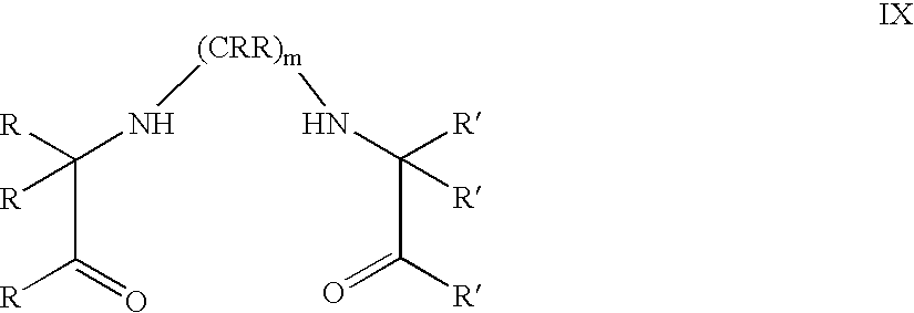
[(CRR)m](NC(C(=O)[R])([R])[R])NC(C(=O)[R])([R])[R]
